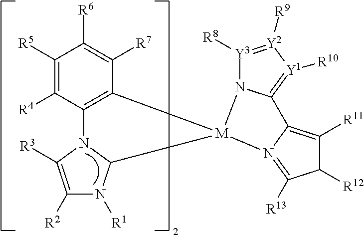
C1([R5])=C([R4])C2=C(C([R7])=C1[R6])[M]1(C3N2C([R3])=C([R2])N3[R1])N2[Y3]([R8])=[Y2]([R9])[Y1]([R10])=C2C2=C([R11])C([R12])C([R13])=N12
